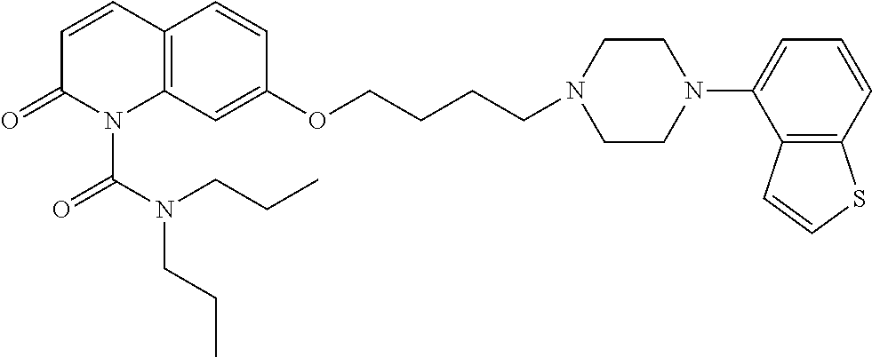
C12=C(C=C(OCCCCN3CCN(C4=CC=CC5=C4C=CS5)CC3)C=C1)N(C(N(CCC)CCC)=O)C(=O)C=C2
